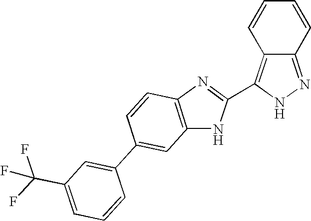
C1=CC2=C(C3=NC4=C(N3)C=C(C3=CC(C(F)(F)F)=CC=C3)C=C4)NN=C2C=C1
